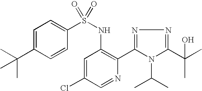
C1=C(C(C)(C)C)C=CC(S(NC2=C(C3=NN=C(C(C)(O)C)N3C(C)C)N=CC(Cl)=C2)(=O)=O)=C1
